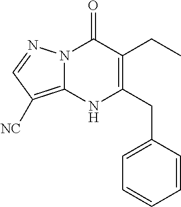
C1(CC)=C(CC2=CC=CC=C2)NC2=C([NC])C=NN2C1=O
